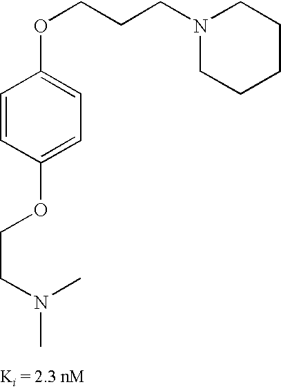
N1(CCCOC2=CC=C(OCCN(C)C)C=C2)CCCCC1
